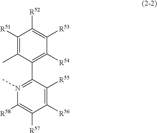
C1([R51])=C(C)C(C2=N(C)C([R58])=C([R57])C([R56])=C2[R55])=C([R54])C([R53])=C1[R52]
